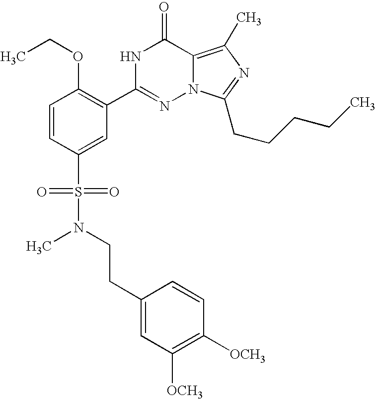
C1=CC(S(=O)(=O)N(C)CCC2=CC([OCH3])=C([OCH3])C=C2)=CC(C2=NN3C(=C(C)N=C3CCCCC)C(=O)N2)=C1OCC
